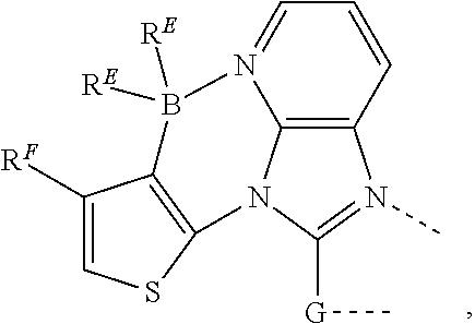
C12=C3C=CC=N1B([RE])([RE])C1=C(N2C([G]C)=N3C)SC=C1[RF]
